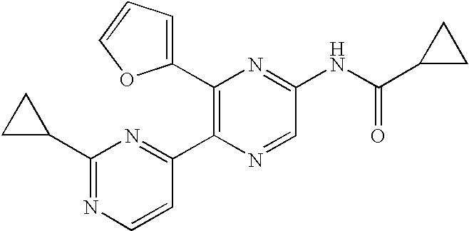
C1(C2=C(C3=NC(C4CC4)=NC=C3)N=CC(NC(C3CC3)=O)=N2)=CC=CO1
